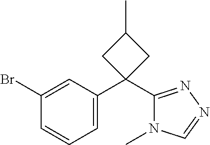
C1(Br)=CC(C2(C3=NN=CN3C)CC(C)C2)=CC=C1
